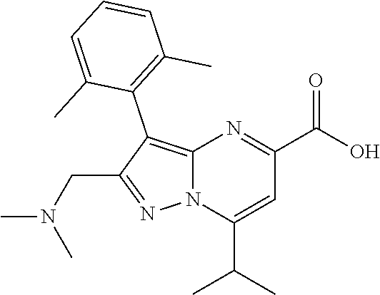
C12=C(C3=C(C)C=CC=C3C)C(CN(C)C)=NN1C(C(C)C)=CC(C(O)=O)=N2
